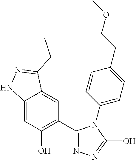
C12=CC(O)=C(C3=NN=C(O)N3C3=CC=C(CCOC)C=C3)C=C1C(CC)=NN2
